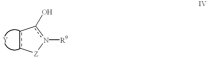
c1c[Z]n([R9])c-1O
